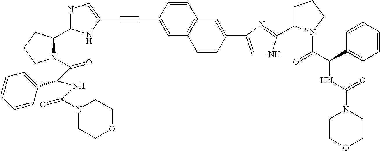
C1=CC(C#CC2=CN=C(C3N(C(C(NC(N4CCOCC4)=O)C4=CC=CC=C4)=O)CCC3)N2)=CC2=C1C=C(C1=CNC(C3CCCN3C(C(NC(N3CCOCC3)=O)C3=CC=CC=C3)=O)=N1)C=C2
